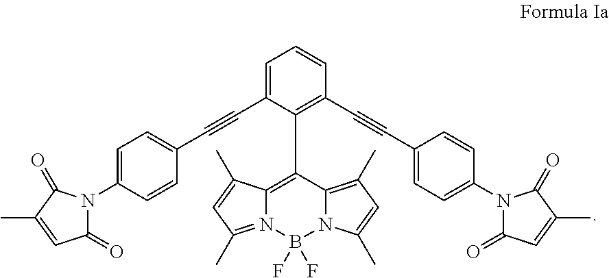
C1(=O)N(C2=CC=C(C#CC3=CC=CC(C#CC4=CC=C(N5C(=O)C=C(C)C5=O)C=C4)=C3C3=C4N(=C(C)C=C4C)B(F)(F)N4C3=C(C)C=C4C)C=C2)C(=O)C(C)=C1
